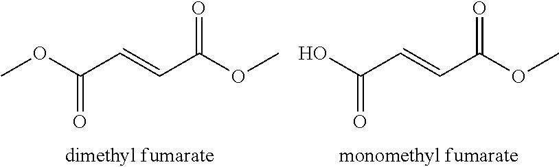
COC(C=CC(OC)=O)=O.OC(C=CC(OC)=O)=O
